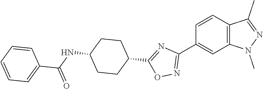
C12=C(C=CC(C3=NOC(C4CCC(NC(C5=CC=CC=C5)=O)CC4)=N3)=C1)C(C)=NN2C
